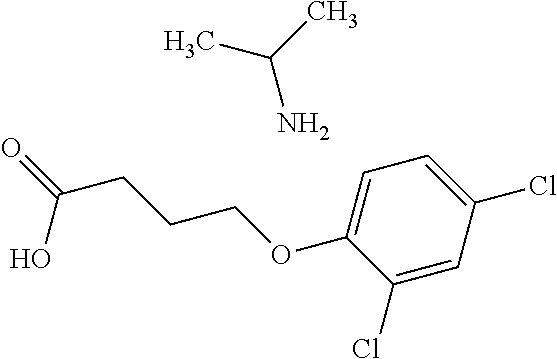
C1(Cl)=CC(Cl)=CC=C1OCCCC(=O)O.C(N)(C)C
